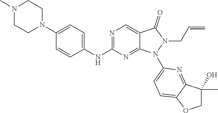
N1(C2=CC=C3C(=N2)C(O)(C)CO3)N(CC=C)C(=O)C2=CN=C(NC3=CC=C(N4CCN(C)CC4)C=C3)N=C12
